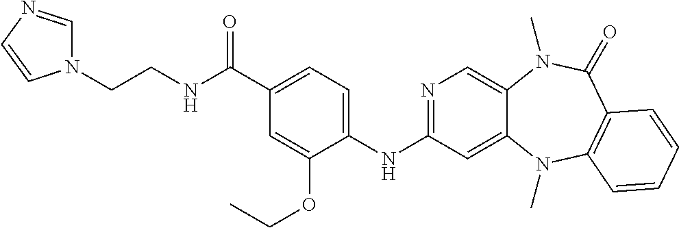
N1=C(NC2=CC=C(C(NCCN3C=NC=C3)=O)C=C2OCC)C=C2C(=C1)N(C)C(=O)C1=C(N2C)C=CC=C1
